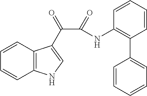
C1=CC2=C(C=C1)NC=C2C(=O)C(=O)NC1=C(C2=CC=CC=C2)C=CC=C1
